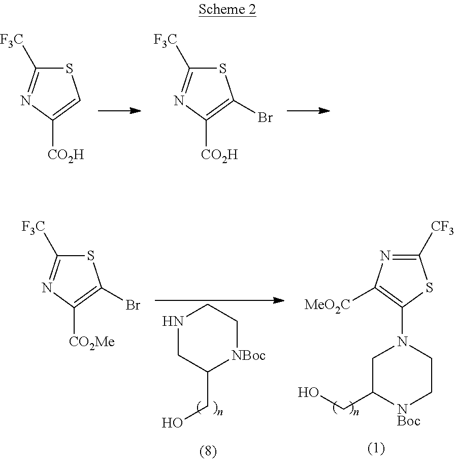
S1C([F3C])=NC([CO2H])=C1.S1C([F3C])=NC([CO2H])=C1Br.C1([CF3])=NC([MeO2C])=C(N2CC(CO)[NBoc]CC2)S1.C1NCC(CO)[NBoc]C1.S1C([F3C])=NC([CO2Me])=C1Br
